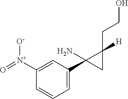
C1=C(C2(N)CC2(CCO)[H])C=C([N+](=O)[O-])C=C1
